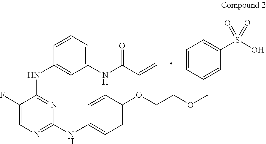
C1(F)=CN=C(NC2=CC=C(OCCOC)C=C2)N=C1NC1=CC(NC(C=C)=O)=CC=C1.C1=CC=C(S(O)(=O)=O)C=C1
